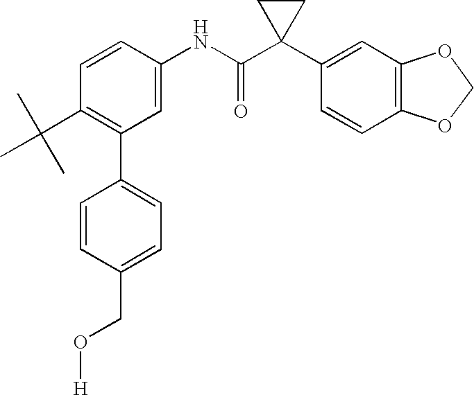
C1(NC(C2(C3=CC4=C(C=C3)OCO4)CC2)=O)=CC(C2=CC=C(CO[H])C=C2)=C(C(C)(C)C)C=C1
